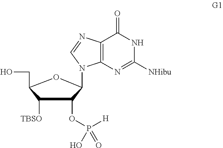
N1C([NHibu])=NC2=C(C1=O)N=CN2C1C(OP(=O)([H])O)C([TBSO])C(CO)O1
